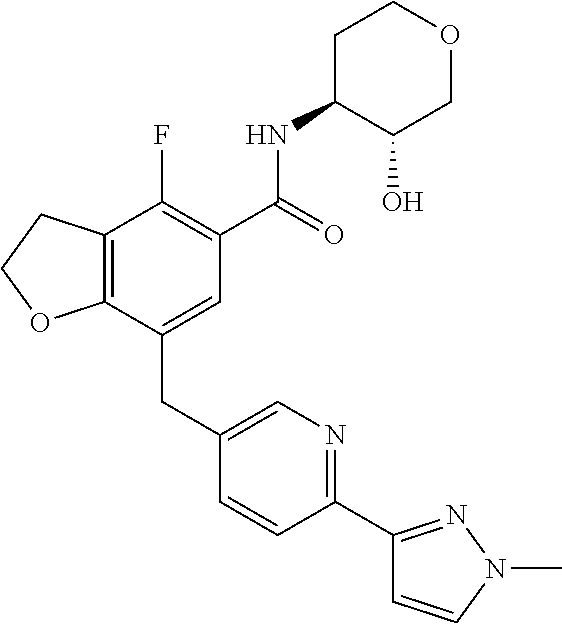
C1=C(CC2=CN=C(C3=NN(C)C=C3)C=C2)C2=C(C(F)=C1C(=O)NC1C(O)COCC1)CCO2
